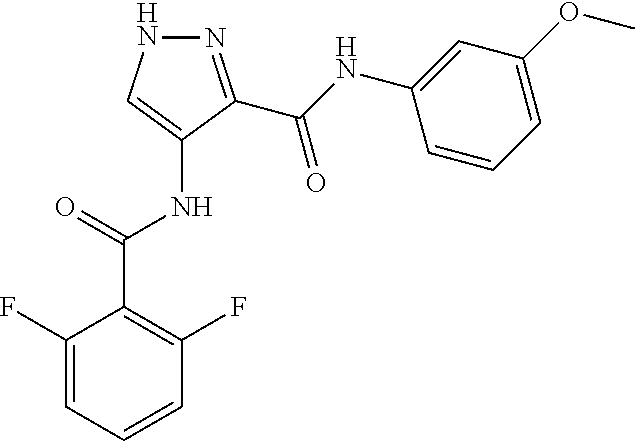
N1=C(C(NC2=CC(OC)=CC=C2)=O)C(NC(C2=C(F)C=CC=C2F)=O)=CN1
